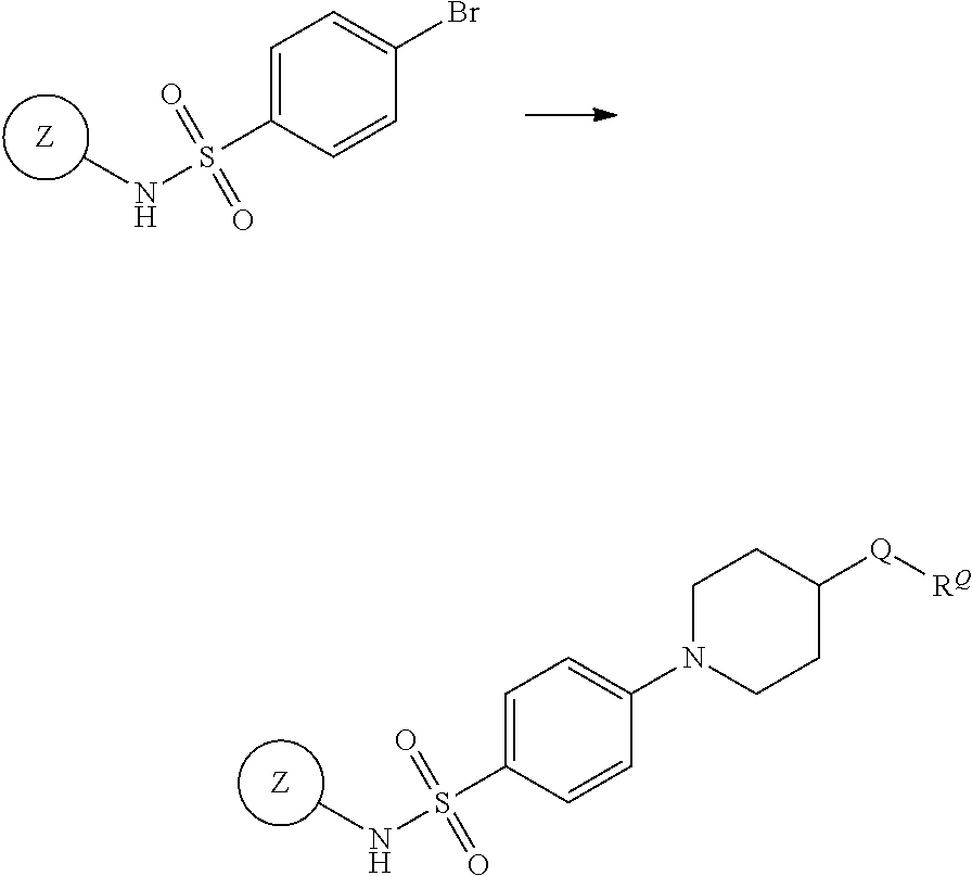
[Z].C1N(C2=CC=C(S(=O)(=O)NC)C=C2)CCC([Q][RQ])C1.[Z].BrC1=CC=C(S(=O)(=O)NC)C=C1
